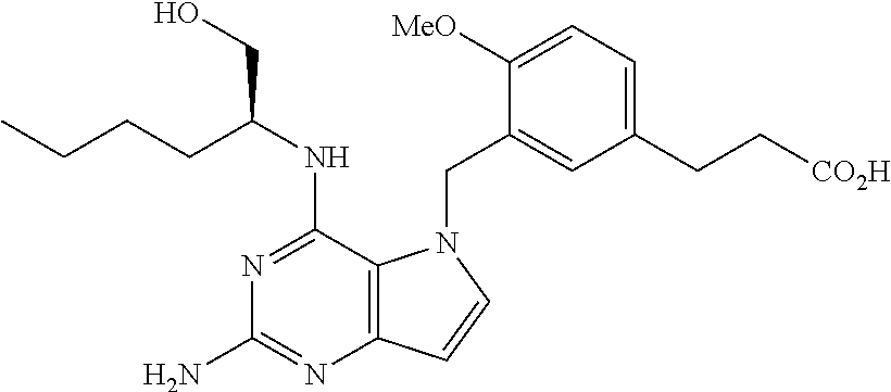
N1=C(NC(CCCC)CO)C2=C(N=C1N)C=CN2CC1=CC(CC[CO2H])=CC=C1[MeO]
